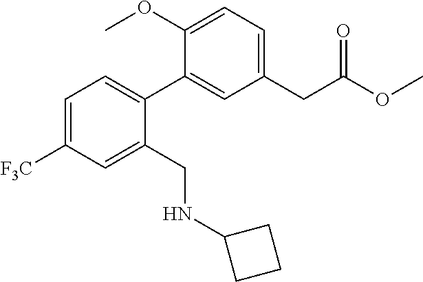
C1(CC(OC)=O)=CC=C(OC)C(C2=CC=C([F3C])C=C2CNC2CCC2)=C1
